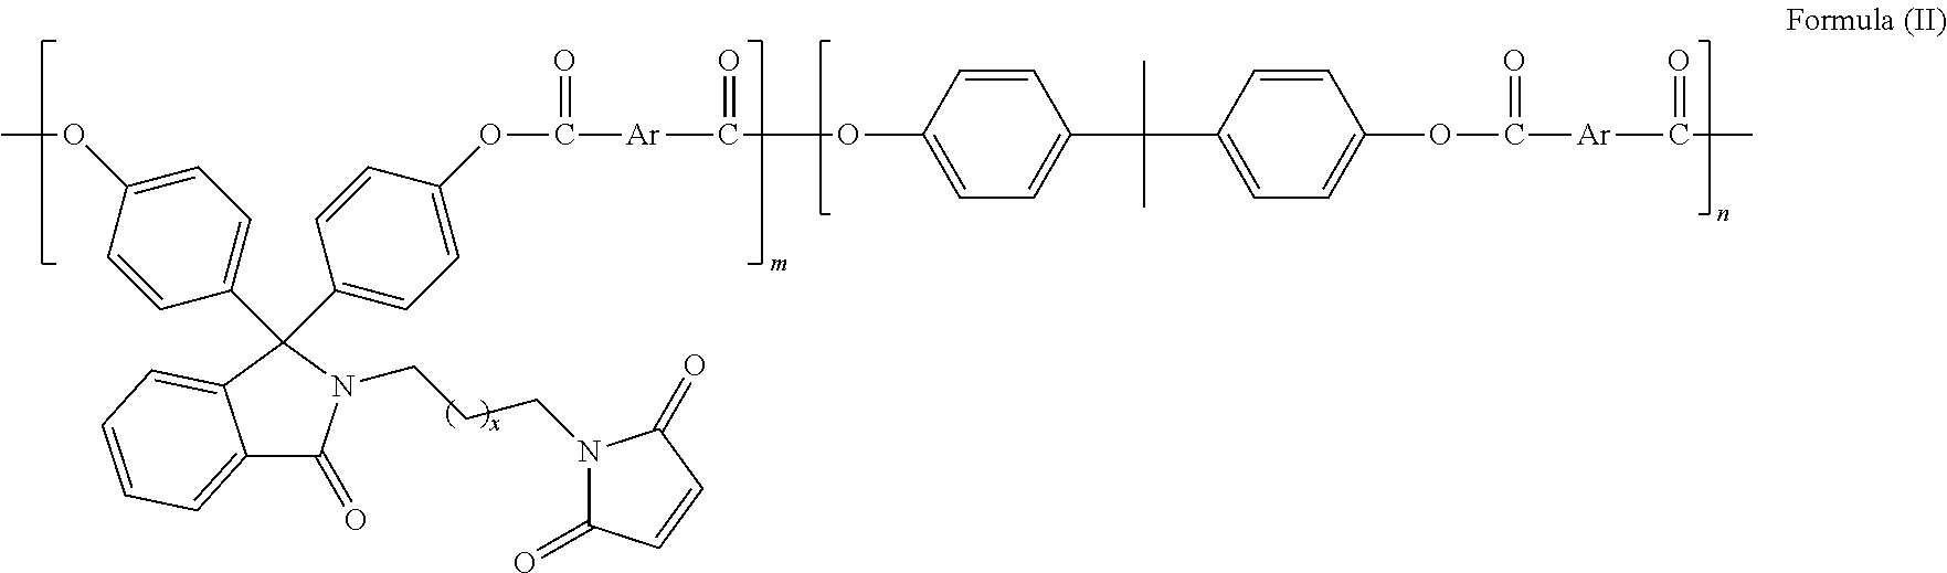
C12=CC=CC=C1C(C1=CC=C(OC)C=C1)(C1=CC=C(OC(=O)[Ar]C(=O)OC3=CC=C(C(C4=CC=C(OC(=O)[Ar]C(=O)C)C=C4)(C)C)C=C3)C=C1)N(CCCN1C(=O)C=CC1=O)C2=O
